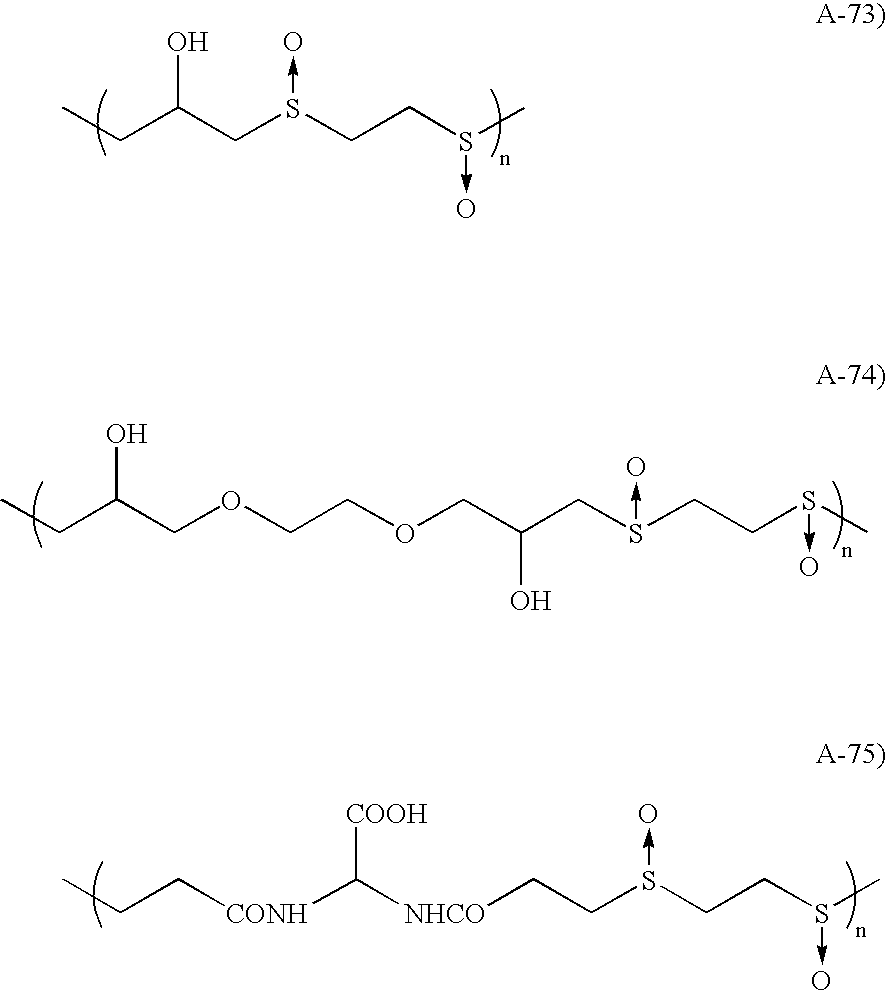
C(S(CCS(C)->O)->O)C(CC)O.CCC(COCCOCC(CS(CCS(C)->O)->O)O)O.CCC[CONH]C([NHCO]CCS(CCS(C)->O)->O)[COOH]
